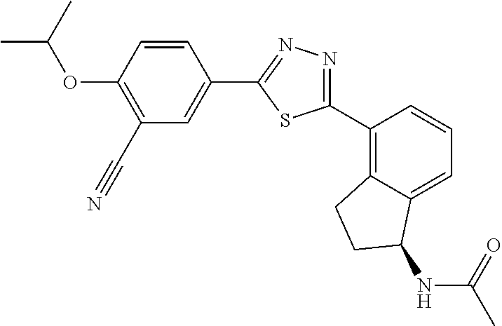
C1(C#N)=C(OC(C)C)C=CC(C2=NN=C(C3=C4C(=CC=C3)C(NC(=O)C)CC4)S2)=C1
